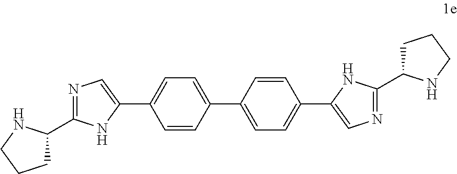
C1=CC(C2=CN=C(C3CCCN3)N2)=CC=C1C1=CC=C(C2=CN=C(C3CCCN3)N2)C=C1
